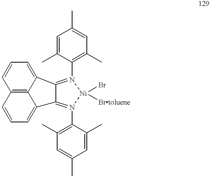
C12=C3C(=CC=C1)C1=N(C4=C(C)C=C(C)C=C4C)[Ni](Br)([Brtoluene])N(C4=C(C)C=C(C)C=C4C)=C1C3=CC=C2
